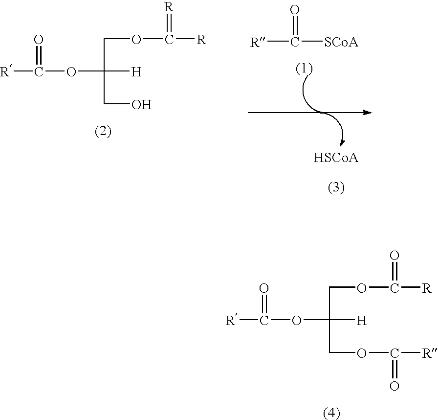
[R]C(OC(COC([R])=O)(COC([R])=O)[H])=O.[R]C(OC(COC([R])=[R])(CO)[H])=O.[R]C([SCoA])=O.[HSCoA]
